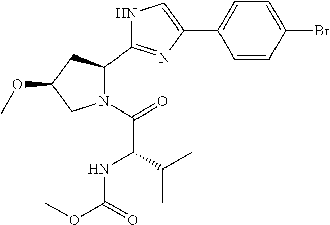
N1(C(=O)C(C(C)C)NC(OC)=O)C(C2=NC(C3=CC=C(Br)C=C3)=CN2)CC(OC)C1
